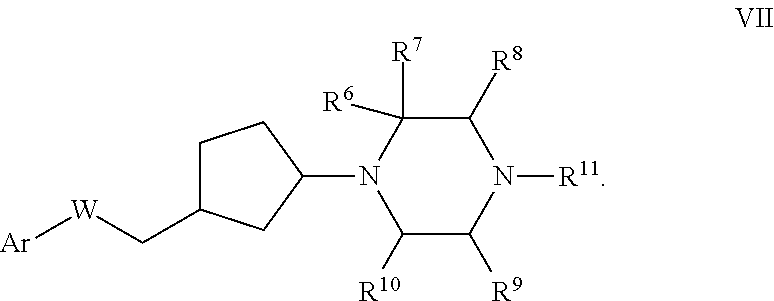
C1(N2C([R10])C([R9])N([R11])C([R8])C2([R7])[R6])CCC(C[W][Ar])C1
